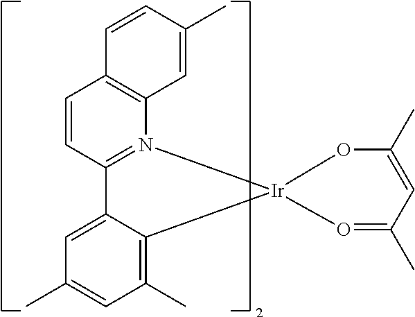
C1(C)=CC(C)=O[Ir]2(O1)N1=C(C3=CC(C)=CC(C)=C32)C=CC2=C1C=C(C)C=C2
